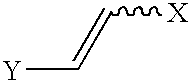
[Y]C=C[X]
